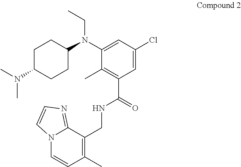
C1C(N(C)C)CCC(N(C2=CC(Cl)=CC(C(=O)NCC3=C(C)C=CN4C3=NC=C4)=C2C)CC)C1
